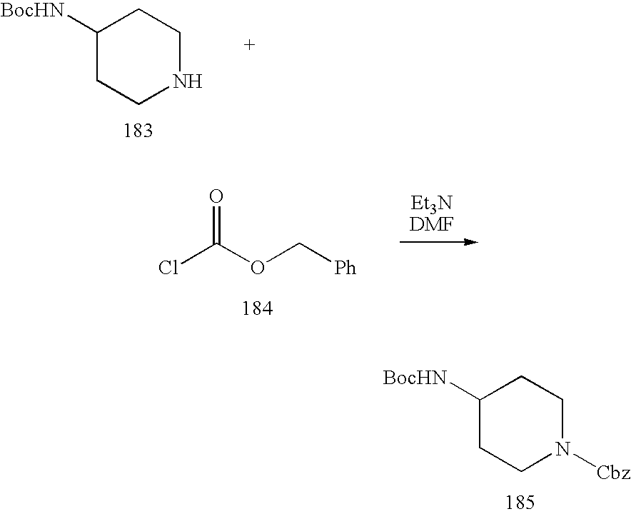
C1([BocHN])CCNCC1.ClC(OC[Ph])=O.[BocHN]C1CCN([Cbz])CC1
